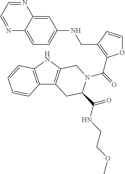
C1=C2C(=CC=C1NCC1=C(C(=O)N3C(C(=O)NCCOC)CC4=C(NC5=C4C=CC=C5)C3)OC=C1)N=CC=N2
